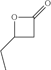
C1(CC)CC(=O)O1
